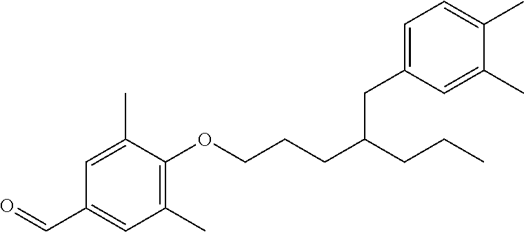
C1=C(C)C(OCCCC(CCC)CC2=CC=C(C)C(C)=C2)=C(C)C=C1C=O
